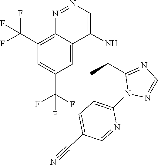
N1(C2=CC=C(C#N)C=N2)N=CN=C1C(C)NC1=CN=NC2=C(C(F)(F)F)C=C(C(F)(F)F)C=C21
